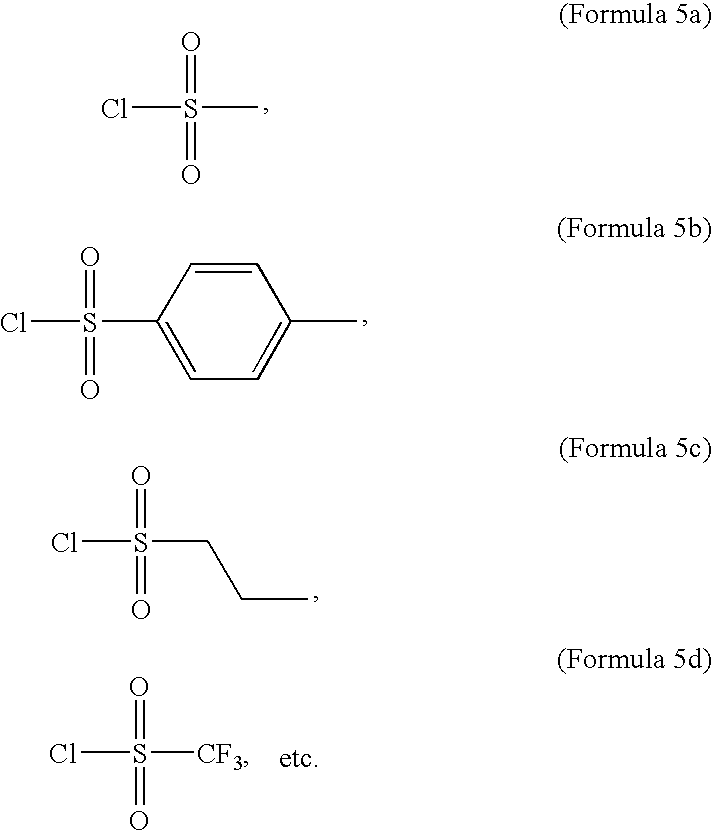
ClS(C)(=O)=O.C1=CC(S(Cl)(=O)=O)=CC=C1C.[CF3]S(Cl)(=O)=O.C(S(Cl)(=O)=O)CC
